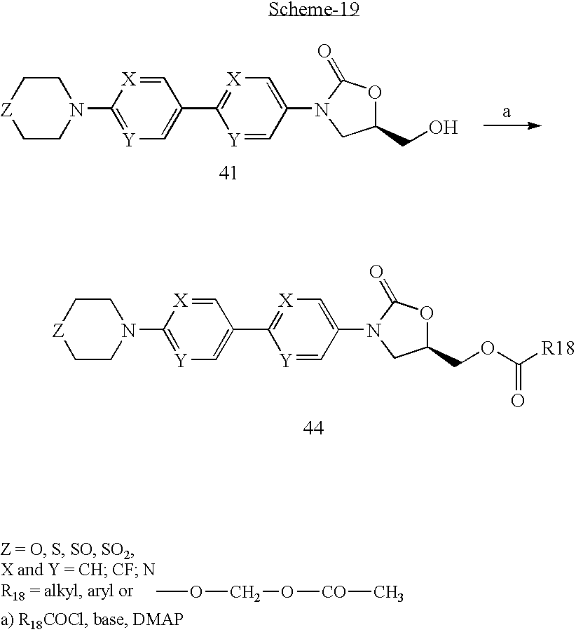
C1C[Z]CCN1C1=[Y]C=C(C2=[X]C=C(N3C(=O)OC(CO)C3)C=[Y]2)C=[X]1.C1C[Z]CCN1C1=[Y]C=C(C2=[X]C=C(N3C(=O)OC(COC([R18])=O)C3)C=[Y]2)C=[X]1.COCO[CO]C
